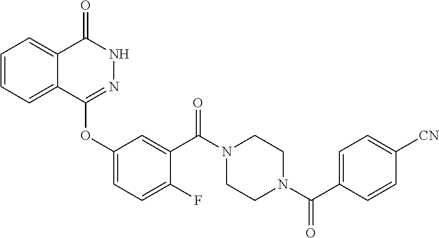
C1=CC=C2C(=C1)C(=O)NN=C2OC1=CC=C(F)C(C(N2CCN(C(=O)C3=CC=C([CN])C=C3)CC2)=O)=C1
